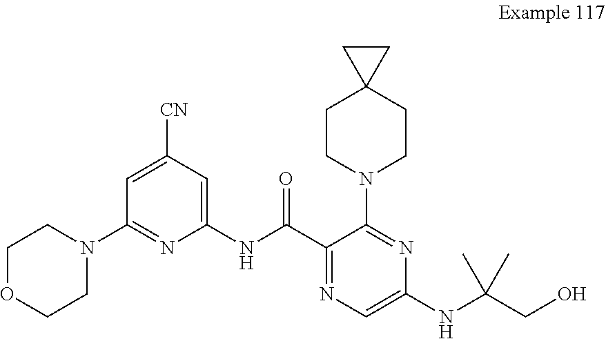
C1=C(NC(C)(C)CO)N=C(N2CCC3(CC2)CC3)C(C(NC2=CC([CN])=CC(N3CCOCC3)=N2)=O)=N1
